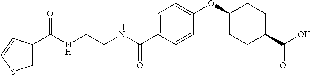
C(NCCNC(C1=CC=C(OC2CCC(C(O)=O)CC2)C=C1)=O)(=O)C1=CSC=C1
